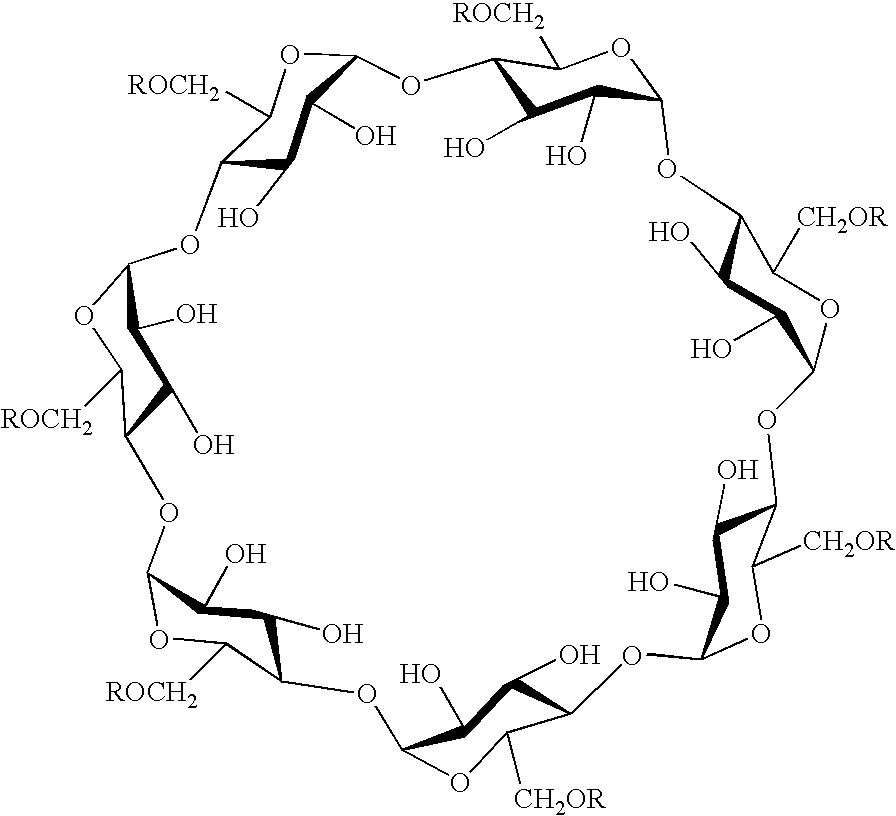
C12C(O)C(O)C(OC1[ROCH2])OC1C(O)C(O)C(OC1[CH2OR])OC1C(O)C(O)C(OC1[CH2OR])OC1C(O)C(O)C(OC1[CH2OR])OC1C(O)C(O)C(OC1[ROCH2])OC1C(O)C(O)C(OC1[ROCH2])OC1C(O)C(O)C(O2)OC1[ROCH2]
